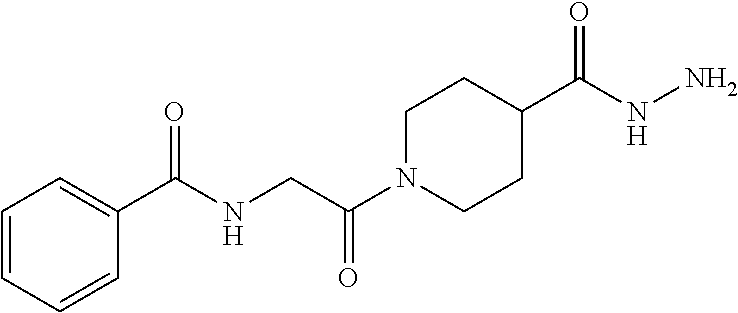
C1N(C(CNC(C2=CC=CC=C2)=O)=O)CCC(C(NN)=O)C1
